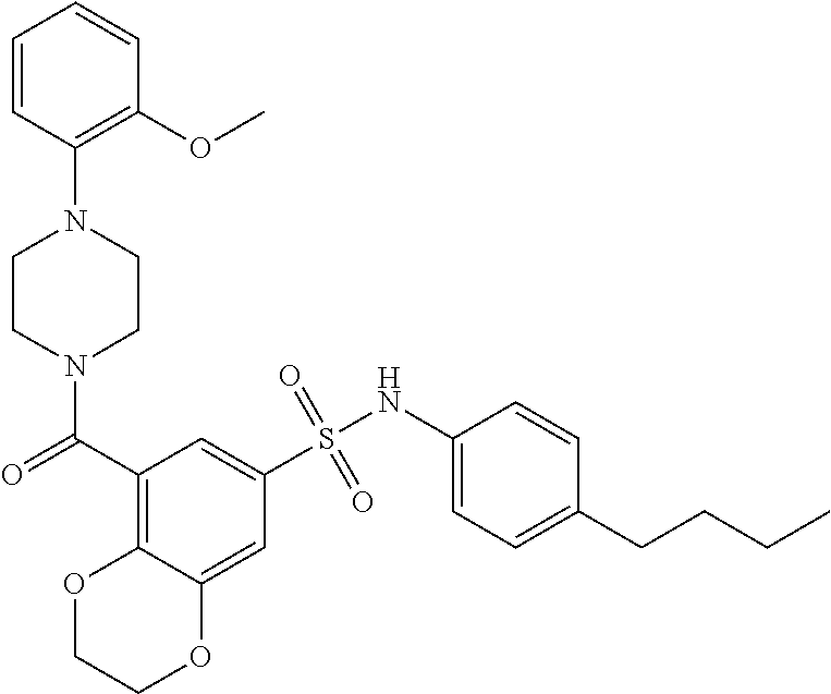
N1(C(C2=C3C(=CC(S(NC4=CC=C(CCCC)C=C4)(=O)=O)=C2)OCCO3)=O)CCN(C2=C(OC)C=CC=C2)CC1
